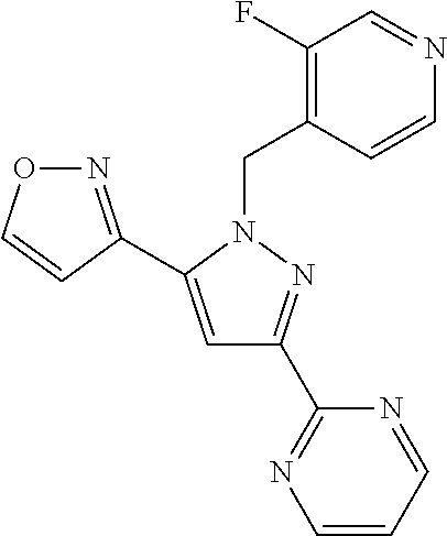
N1=C(C2=CC(C3=NC=CC=N3)=NN2CC2=C(F)C=NC=C2)C=CO1
